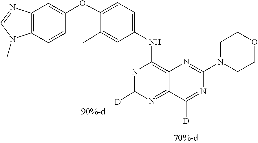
N1=C([D])N=C2C(=C1NC1=CC=C(OC3=CC4=C(N(C)C=N4)C=C3)C(C)=C1)N=C(N1CCOCC1)N=C2[D]
